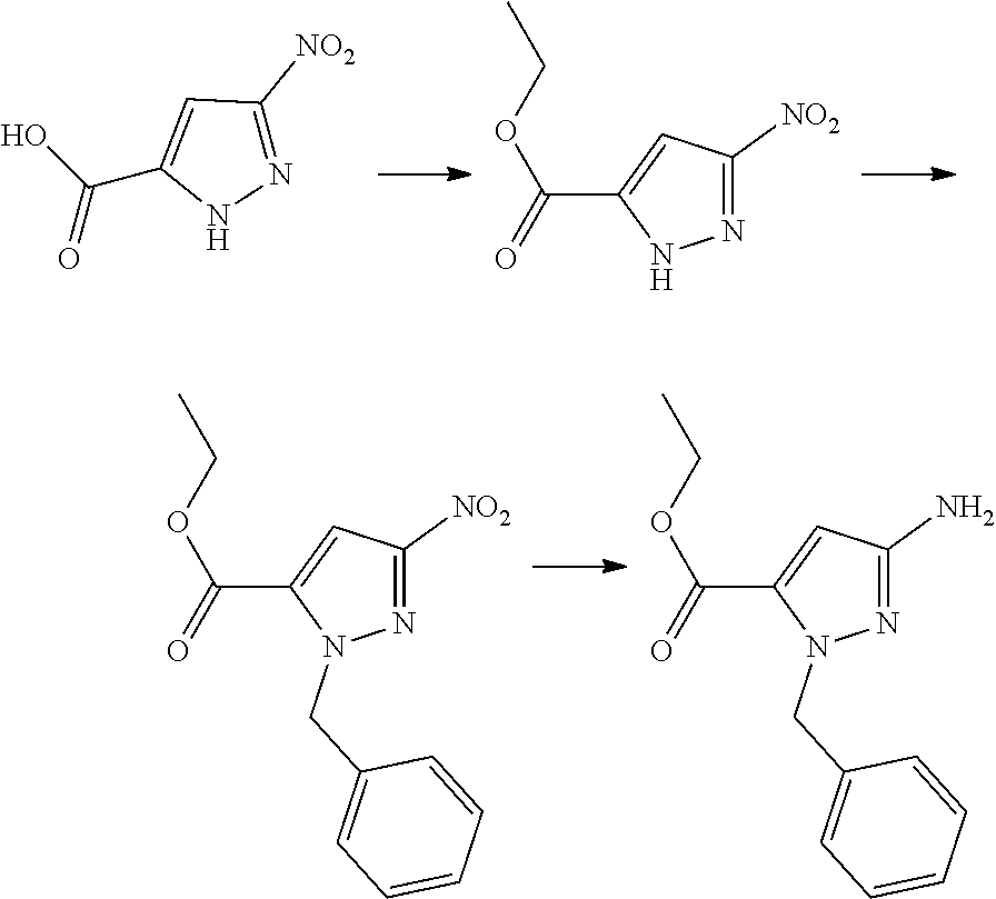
N1=C([NO2])C=C(C(O)=O)N1.N1=C([NO2])C=C(C(=O)OCC)N1.N1=C([NO2])C=C(C(=O)OCC)N1CC1=CC=CC=C1.N1=C(N)C=C(C(=O)OCC)N1CC1=CC=CC=C1
